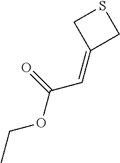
CCOC(C=C1CSC1)=O
